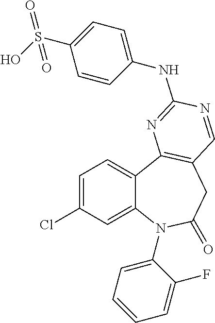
C1=C(Cl)C=C2C(=C1)C1=C(CC(=O)N2C2=CC=CC=C2F)C=NC(NC2=CC=C(S(O)(=O)=O)C=C2)=N1
